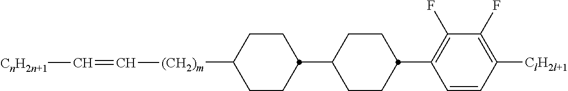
C1CC(C2=C(F)C(F)=C([ClH2l+1])C=C2)CCC1C1CCC([(CH2)m]C=C[CnH2n+1])CC1
